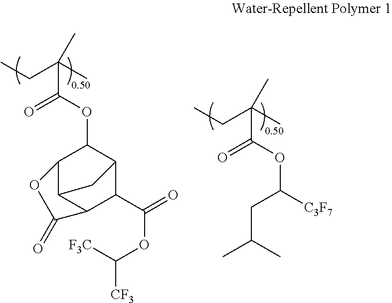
CCC(C)(C)C(OC1C2C3C(C(C(OC([F3C])[CF3])=O)C1C3)C(=O)O2)=O.CCC(C)(C)C(OC(CC(C)C)[C3F7])=O
